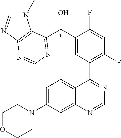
C1=C(N2CCOCC2)C=C2C(=C1)C(C1=C(F)C=C(F)C(C(O)C3=NC=NC4=C3N(C)C=N4)=C1)=NC=N2.*
